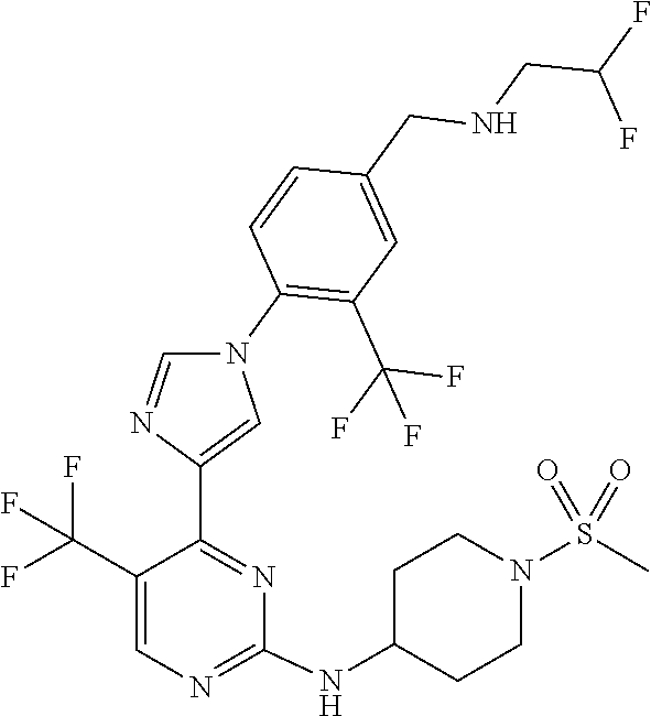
C1(NC2CCN(S(=O)(=O)C)CC2)=NC=C(C(F)(F)F)C(C2=CN(C3=C(C(F)(F)F)C=C(CNCC(F)F)C=C3)C=N2)=N1
